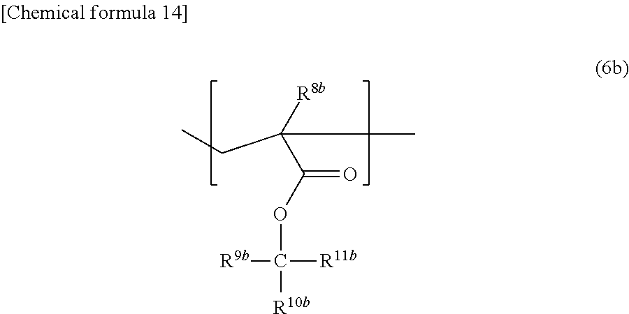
CCC(C)([R8b])C(OC([R10b])([R9b])[R11b])=O
